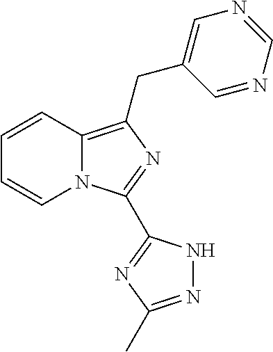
N12C(=C(CC3=CN=CN=C3)N=C1C1=NC(C)=NN1)C=CC=C2
